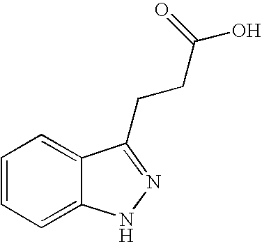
C1=CC=C2C(=C1)C(CCC(O)=O)=NN2
